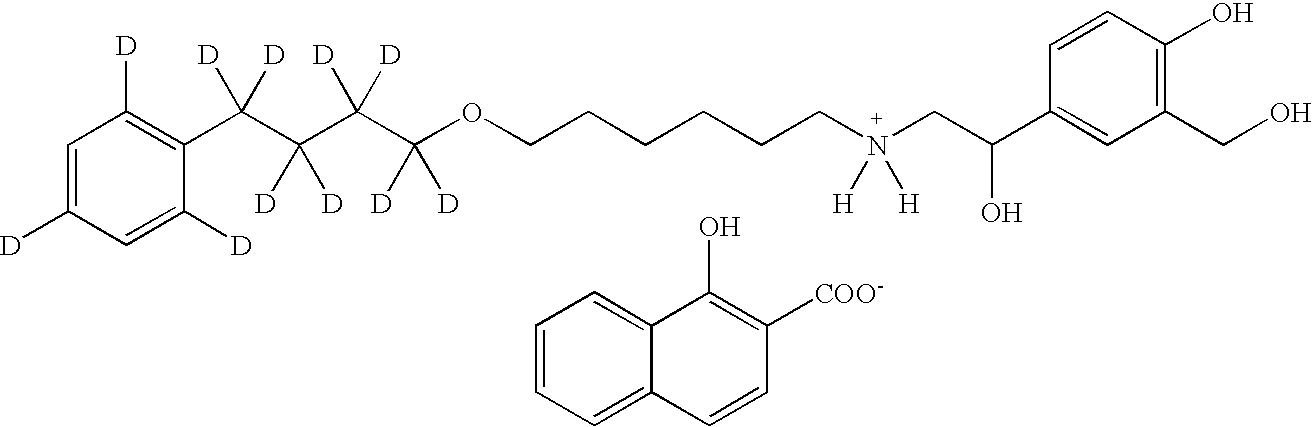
C1=C([D])C=C([D])C(C(C(C(C(OCCCCCCN(CC(C2=CC(CO)=C(O)C=C2)O)([H])[H])([D])[D])([D])[D])([D])[D])([D])[D])=C1[D].C1=CC=C2C(=C1)C(O)=C([COO-])C=C2
